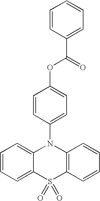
C1=CC=C2C(=C1)N(C1=CC=C(OC(=O)C3=CC=CC=C3)C=C1)C1=C(S2(=O)=O)C=CC=C1
